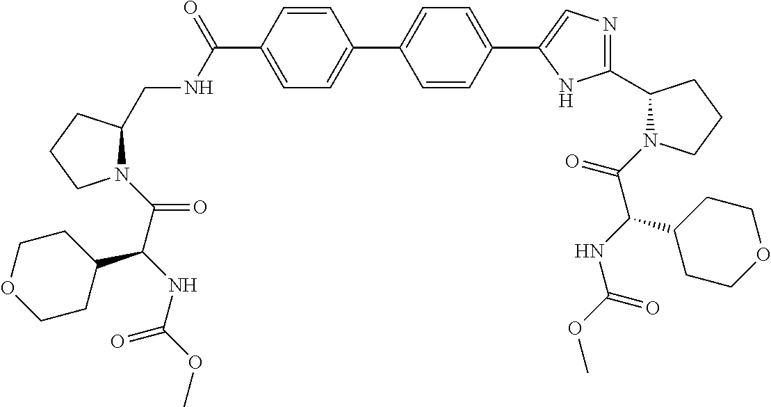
C1=CC(C(NCC2N(C(C(NC(OC)=O)C3CCOCC3)=O)CCC2)=O)=CC=C1C1=CC=C(C2=CN=C(C3N(C(C(NC(OC)=O)C4CCOCC4)=O)CCC3)N2)C=C1
